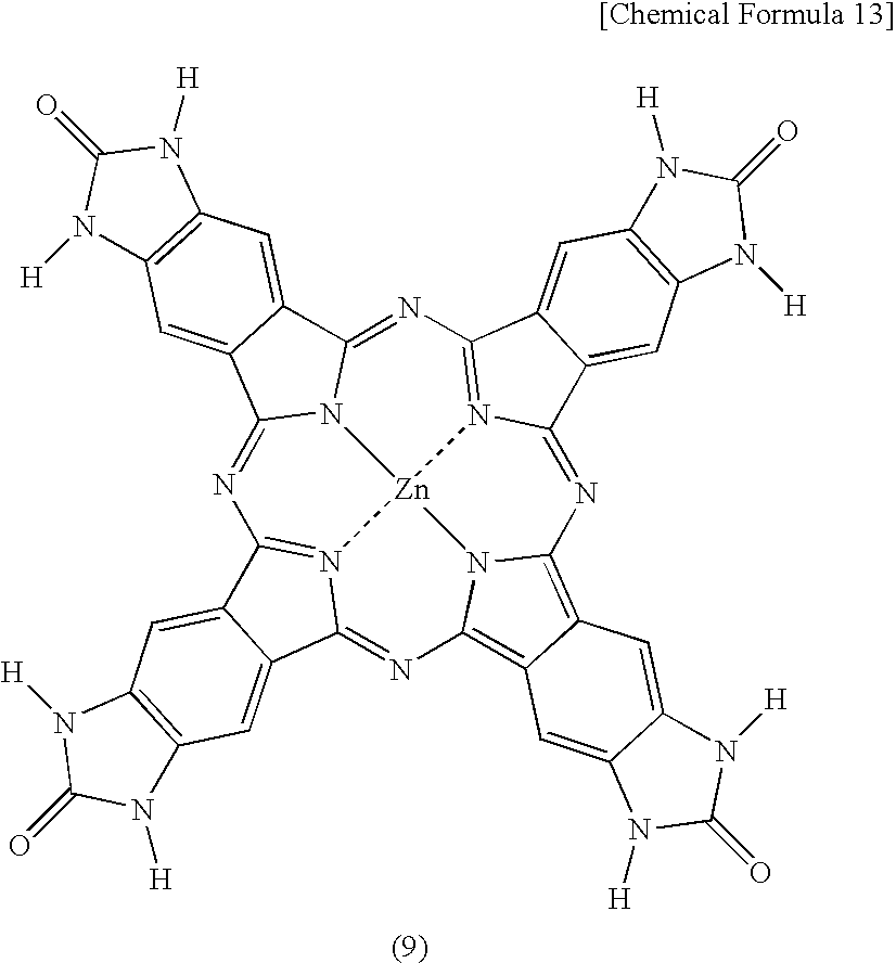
N1=C2N3C(=NC4=N5C(=NC6=C7C(=C8N6[Zn]35N3=C1C1=CC5=C(C=C1C3=N8)N([H])C(=O)N5[H])C=C1C(=C7)N([H])C(=O)N1[H])C1=CC3=C(C=C41)N([H])C(=O)N3[H])C1=CC3=C(C=C21)N([H])C(=O)N3[H]
